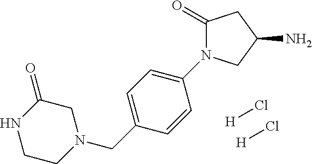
[H]Cl.[H]Cl.N1(CC2=CC=C(N3C(=O)CC(N)C3)C=C2)CC(=O)NCC1
